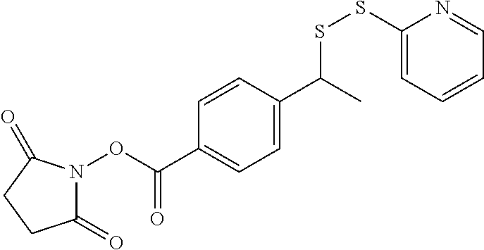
C1(=O)N(OC(C2=CC=C(C(C)SSC3=CC=CC=N3)C=C2)=O)C(=O)CC1
